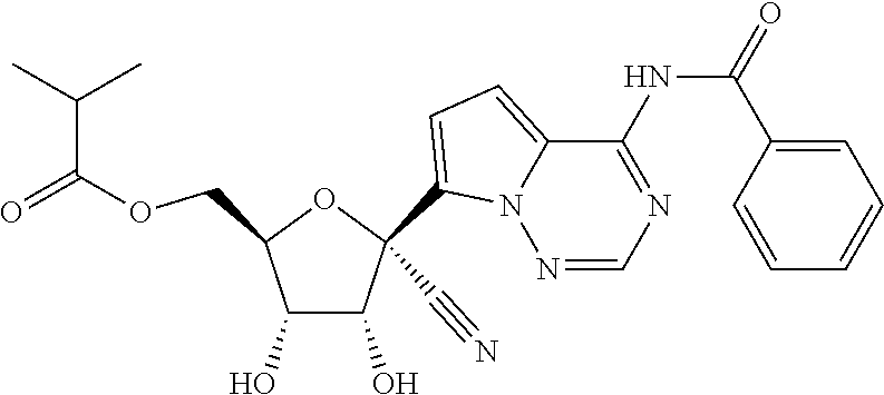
O(CC1C(O)C(O)C(C#N)(C2=CC=C3N2N=CN=C3NC(=O)C2=CC=CC=C2)O1)C(=O)C(C)C
